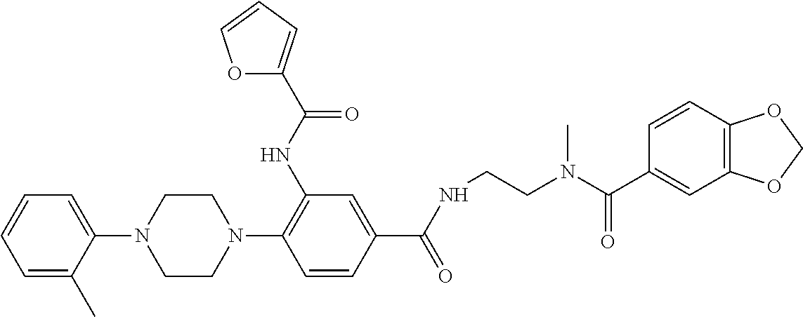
C1=C(C)C(N2CCN(C3=C(NC(=O)C4=CC=CO4)C=C(C(NCCN(C(C4=CC5=C(C=C4)OCO5)=O)C)=O)C=C3)CC2)=CC=C1
